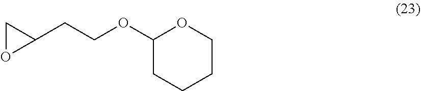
C1OC1CCOC1CCCCO1
